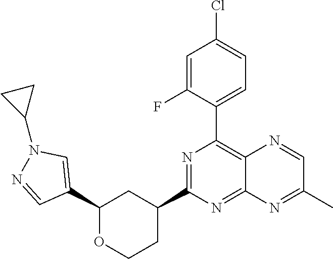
C1(C2=CN(C3CC3)N=C2)OCCC(C2=NC(C3=CC=C(Cl)C=C3F)=C3C(=N2)N=C(C)C=N3)C1
